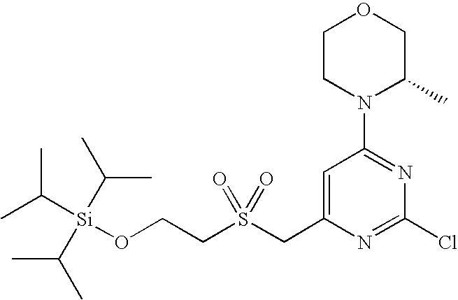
C(S(CC1=CC(N2C(C)COCC2)=NC(Cl)=N1)(=O)=O)CO[Si](C(C)C)(C(C)C)C(C)C
